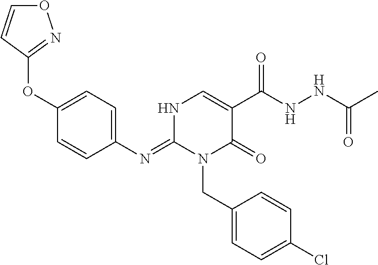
C1(OC2=NOC=C2)=CC=C(N=C2N(CC3=CC=C(Cl)C=C3)C(=O)C(C(NNC(C)=O)=O)=CN2)C=C1
